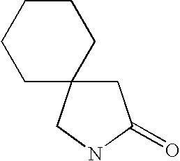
C1C2(CNC1=O)CCCCC2
